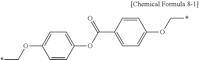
C1=CC(OC(C2=CC=C(OC*)C=C2)=O)=CC=C1OC*
